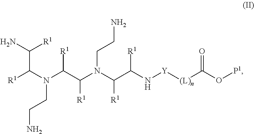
NC([R1])C(N(C(C(N(C(C(N[Y][(L)n]C(O[P1])=O)[R1])[R1])CCN)[R1])[R1])CCN)[R1]
